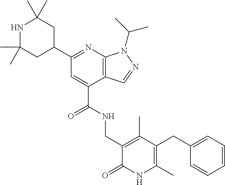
C1(C)(C)NC(C)(C)CC(C2=NC3=C(C(C(=O)NCC4=C(C)C(CC5=CC=CC=C5)=C(C)NC4=O)=C2)C=NN3C(C)C)C1
